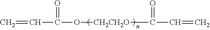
C(=C)C(O[CH2CH2O]C(C=C)=O)=O
